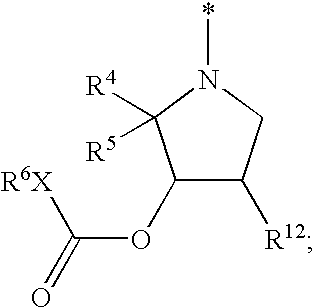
C1(OC(=O)[R6X])C([R12])CN(*)C1([R4])[R5]
